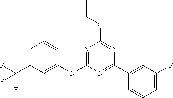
N1=C(C2=CC(F)=CC=C2)N=C(OCC)N=C1NC1=CC(C(F)(F)F)=CC=C1
